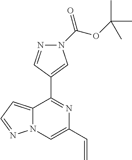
C12=CC=NN1C=C(C=C)N=C2C1=CN(C(OC(C)(C)C)=O)N=C1
